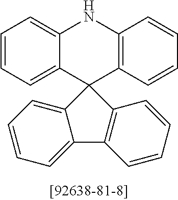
C1=CC=C2C(=C1)NC1=C(C23C2=CC=CC=C2C2=C3C=CC=C2)C=CC=C1
